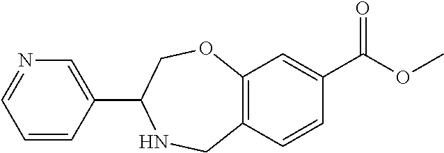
C1=CC(C2NCC3=C(OC2)C=C(C(OC)=O)C=C3)=CN=C1
